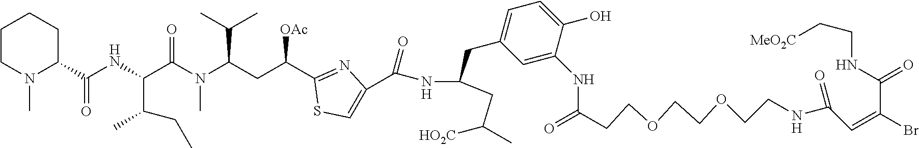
C1CN(C)C(C(NC(C(C)CC)C(N(C)C(CC(C2=NC(C(NC(CC3=CC=C(O)C(NC(=O)CCOCCOCCNC(=O)C=C(C(=O)NCC[MeO2C])Br)=C3)CC(C)[HO2C])=O)=CS2)[OAc])C(C)C)=O)=O)CC1
